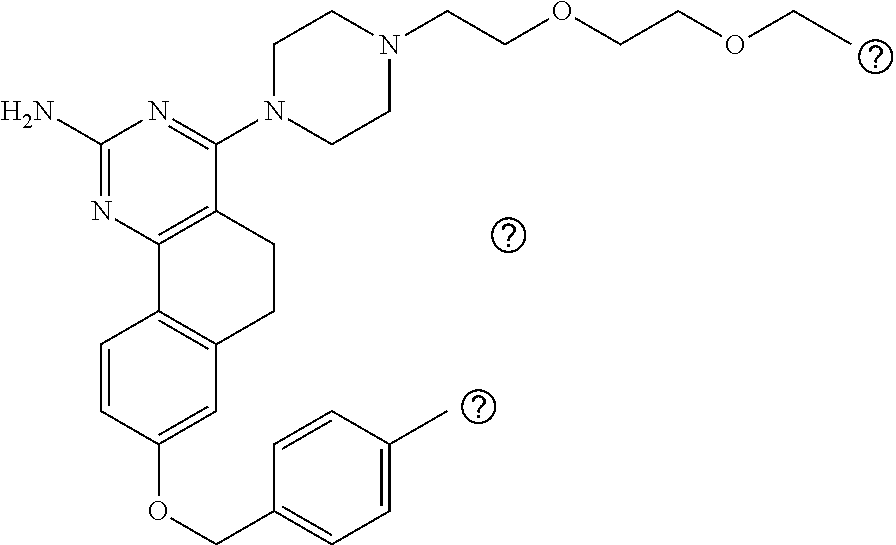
C1(N)=NC2=C(C(N3CCN(CCOCCOCC)CC3)=N1)CCC1=C2C=CC(OCC2=CC=C(C)C=C2)=C1
